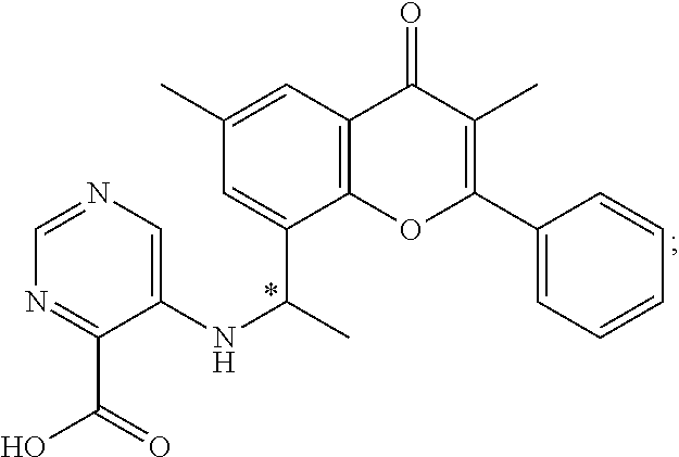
C1=NC=C(NC(C)C2=CC(C)=CC3=C2OC(C2=CC=CC=C2)=C(C)C3=O)C(C(=O)O)=N1
